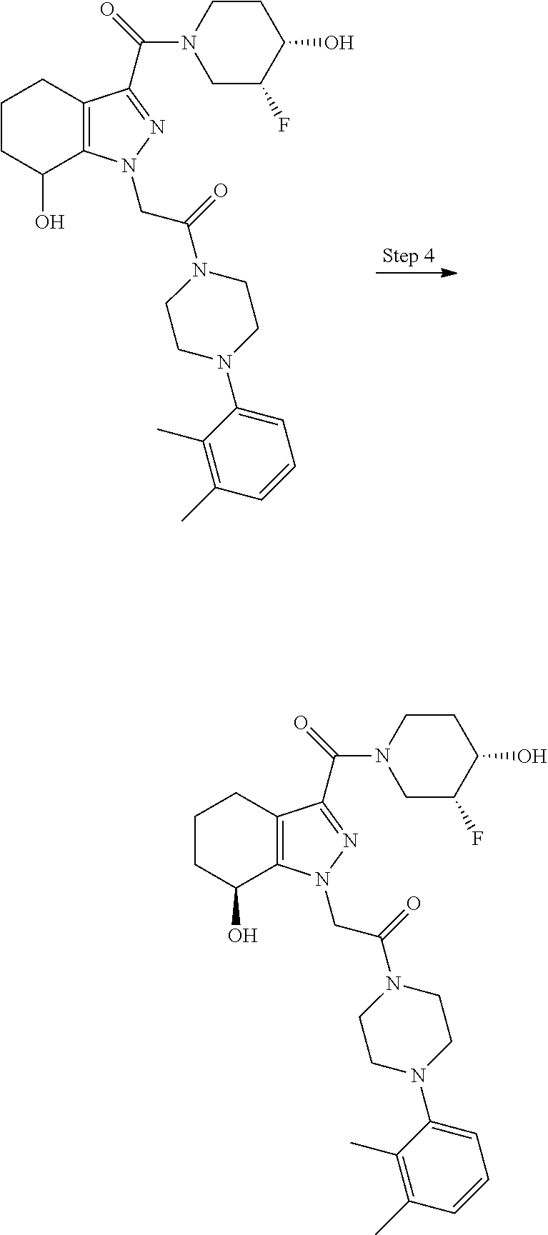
C1CC(O)C2=C(C1)C(C(N1CC(F)C(O)CC1)=O)=NN2CC(=O)N1CCN(C2=CC=CC(C)=C2C)CC1.C1CC(O)C2=C(C1)C(C(N1CC(F)C(O)CC1)=O)=NN2CC(=O)N1CCN(C2=CC=CC(C)=C2C)CC1
